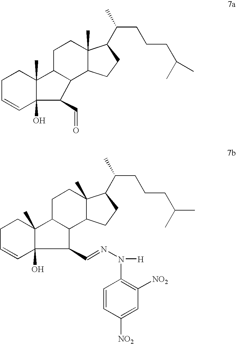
C1C=CC2(O)C(C)(C1)C1C(C2C=NN([H])C2=C([NO2])C=C([NO2])C=C2)C2C(C)(CC1)C(C(C)CCCC(C)C)CC2.C1C=CC2(O)C(C)(C1)C1C(C3C(C)(CC1)C(C(C)CCCC(C)C)CC3)C2C=O
